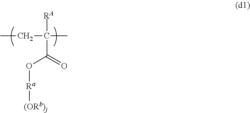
CCC(C)([RA])C(=O)O[Ra][(ORb)j]
